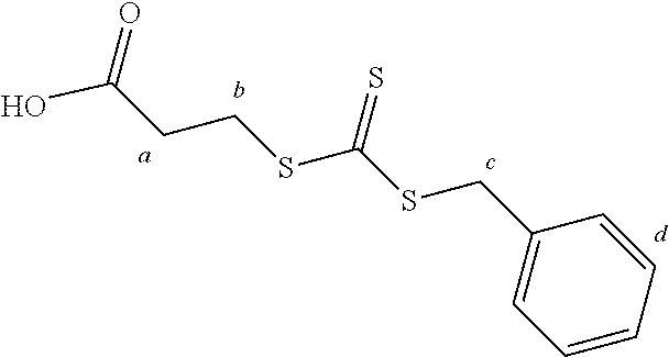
C1=CC=C(CSC(SCCC(O)=O)=S)C=C1
